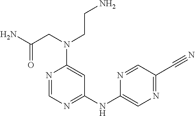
N1=CN=C(NC2=CN=C(C#N)C=N2)C=C1N(CC(N)=O)CCN
